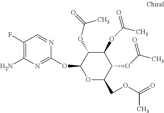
C1(F)=C(N)N=C(OC2OC(COC(=O)C)C(OC(=O)C)C(OC(C)=O)C2OC(C)=O)N=C1
